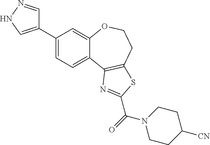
C1(C2=CNN=C2)=CC=C2C(=C1)OCCC1=C2N=C(C(N2CCC([CN])CC2)=O)S1
